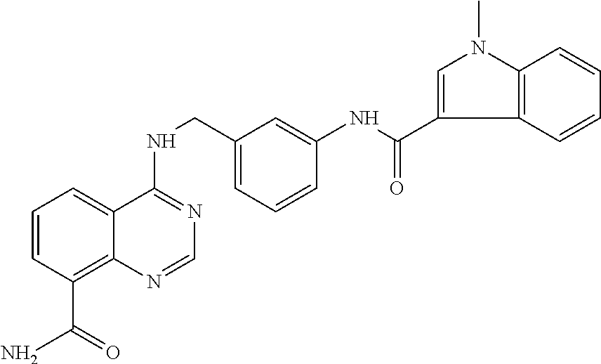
C1=CC(C(N)=O)=C2C(=C1)C(NCC1=CC=CC(NC(C3=CN(C)C4=C3C=CC=C4)=O)=C1)=NC=N2
